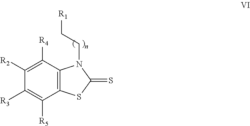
C1([R2])=C([R4])C2=C(C([R5])=C1[R3])SC(=S)N2CC[R1]
